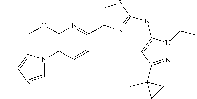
C1=NC(C)=CN1C1=C(OC)N=C(C2=CSC(NC3=CC(C4(C)CC4)=NN3CC)=N2)C=C1
